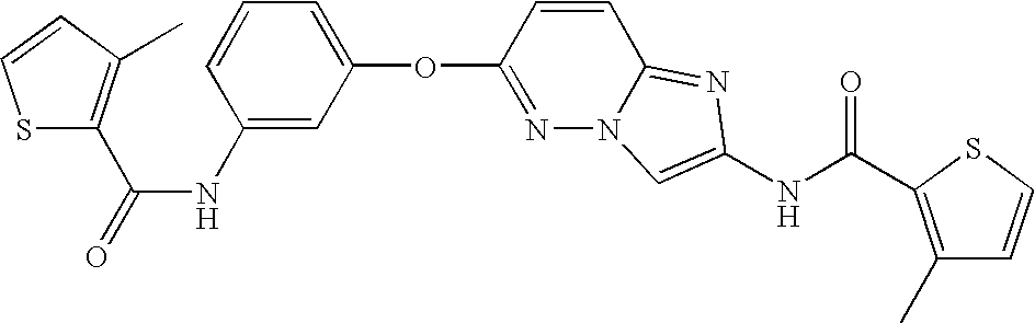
O(C1=NN2C(=NC(NC(=O)C3=C(C)C=CS3)=C2)C=C1)C1=CC=CC(NC(=O)C2=C(C)C=CS2)=C1
